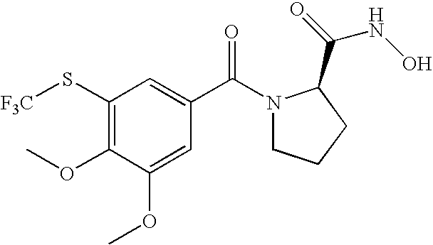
C1(S[F3C])=C(OC)C(OC)=CC(C(N2CCCC2C(=O)NO)=O)=C1
